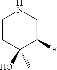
N1CCC(C)(O)C(F)C1
